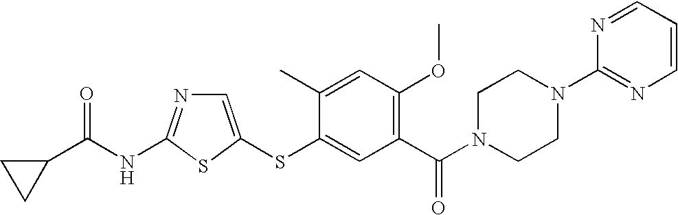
C1=C(SC2=CC(C(N3CCN(C4=NC=CC=N4)CC3)=O)=C(OC)C=C2C)SC(NC(=O)C2CC2)=N1
